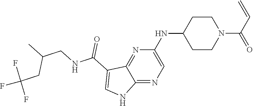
N(C1CCN(C(C=C)=O)CC1)C1=CN=C2C(=N1)C(C(NCC(C)CC(F)(F)F)=O)=CN2
